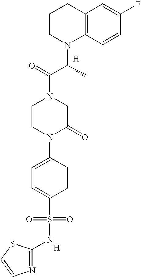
C12=C(C=CC(F)=C1)N(C(C(N1CCN(C3=CC=C(S(=O)(=O)NC4=NC=CS4)C=C3)C(=O)C1)=O)C)CCC2.[H].[H]
